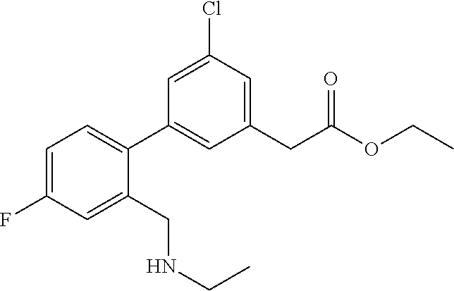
C1=C(F)C=C(CNCC)C(C2=CC(CC(OCC)=O)=CC(Cl)=C2)=C1
